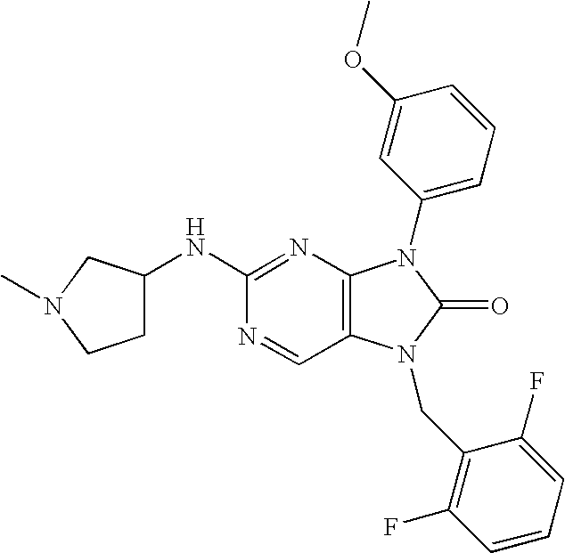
N(C1=NC2=C(C=N1)N(CC1=C(F)C=CC=C1F)C(=O)N2C1=CC=CC(OC)=C1)C1CCN(C)C1
